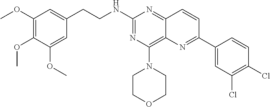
N(C1=NC(N2CCOCC2)=C2C(=N1)C=CC(C1=CC(Cl)=C(Cl)C=C1)=N2)CCC1=CC(OC)=C(OC)C(OC)=C1
